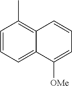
C1=CC=C2C(=C1C)C=CC=C2[OMe]
